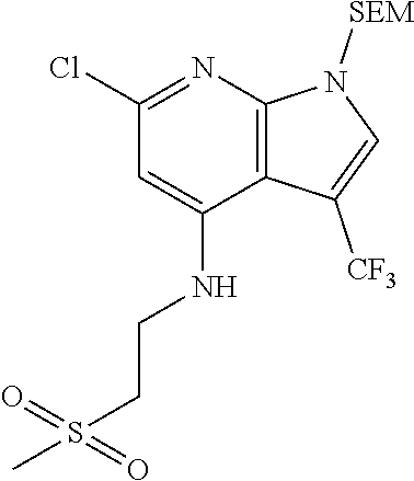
C1(NCCS(C)(=O)=O)=CC(Cl)=NC2=C1C([CF3])=CN2[SEM]
